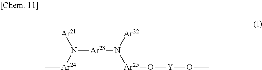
N([Ar23]N([Ar25]O[Y]OC)[Ar22])([Ar24]C)[Ar21]
